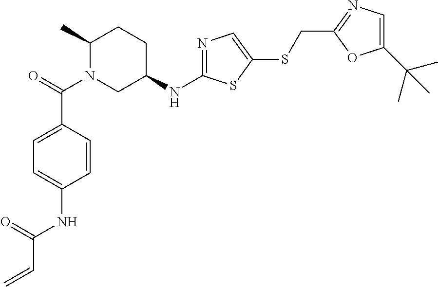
C=CC(NC1=CC=C(C(=O)N2CC(NC3=NC=C(SCC4=NC=C(C(C)(C)C)O4)S3)CCC2C)C=C1)=O
